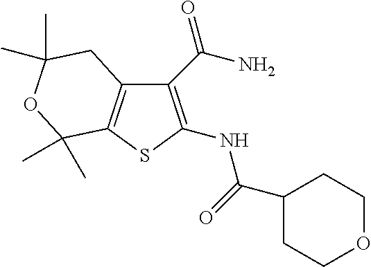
C12=C(SC(NC(=O)C3CCOCC3)=C1C(N)=O)C(C)(C)OC(C)(C)C2
